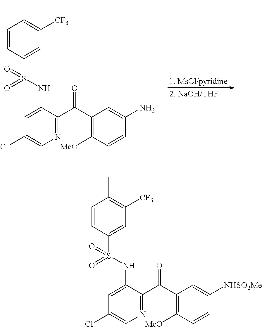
C1(Cl)=CN=C(C(C2=C([MeO])C=CC(N)=C2)=O)C(NS(=O)(=O)C2=CC([CF3])=C(C)C=C2)=C1.C1(Cl)=CN=C(C(C2=C([MeO])C=CC([NHSO2Me])=C2)=O)C(NS(=O)(=O)C2=CC([CF3])=C(C)C=C2)=C1
